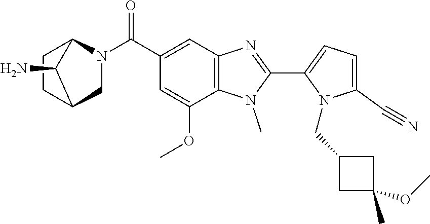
C1=C(C#N)N(CC2CC(C)(OC)C2)C(C2=NC3=C(N2C)C(OC)=CC(C(N2CC4CCC2C4N)=O)=C3)=C1
